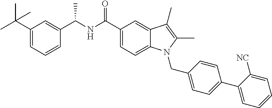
C1(C(C)(C)C)=CC=CC(C(NC(C2=CC=C3C(=C2)C(C)=C(C)N3CC2=CC=C(C3=CC=CC=C3[NC])C=C2)=O)C)=C1
